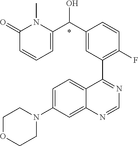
C1=C(N2CCOCC2)C=C2C(=C1)C(C1=C(F)C=CC(C(O)C3=CC=CC(=O)N3C)=C1)=NC=N2.*
